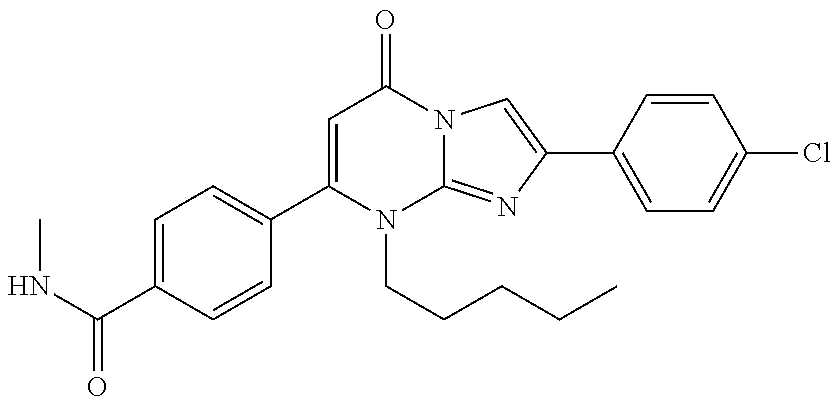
CNC(=O)C1=CC=C(C2=CC(=O)N3C(=NC(C4=CC=C(Cl)C=C4)=C3)N2CCCCC)C=C1
